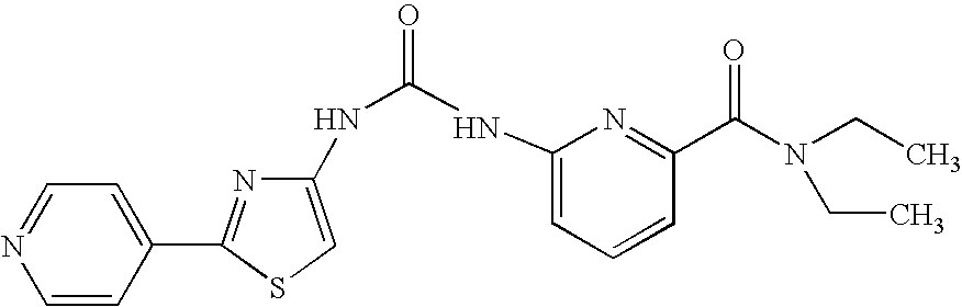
C1(NC(=O)NC2=CC=CC(C(N(CC)CC)=O)=N2)=CSC(C2=CC=NC=C2)=N1
